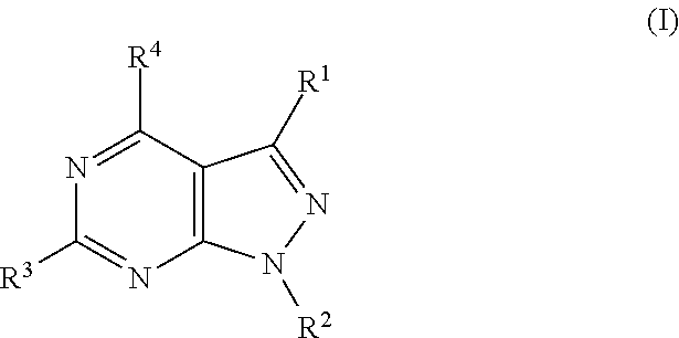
N1=C([R4])C2=C(N=C1[R3])N([R2])N=C2[R1]
